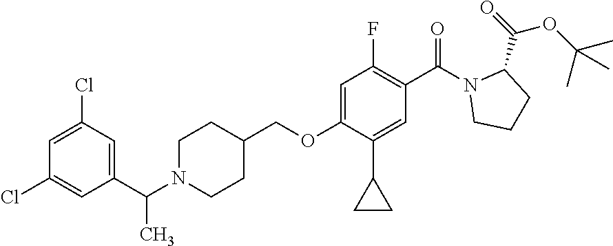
C(OC1=CC(F)=C(C(=O)N2CCCC2C(=O)OC(C)(C)C)C=C1C1CC1)C1CCN(C(C2=CC(Cl)=CC(Cl)=C2)C)CC1
